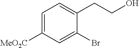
C1=C([MeO2C])C=C(Br)C(CCO)=C1
